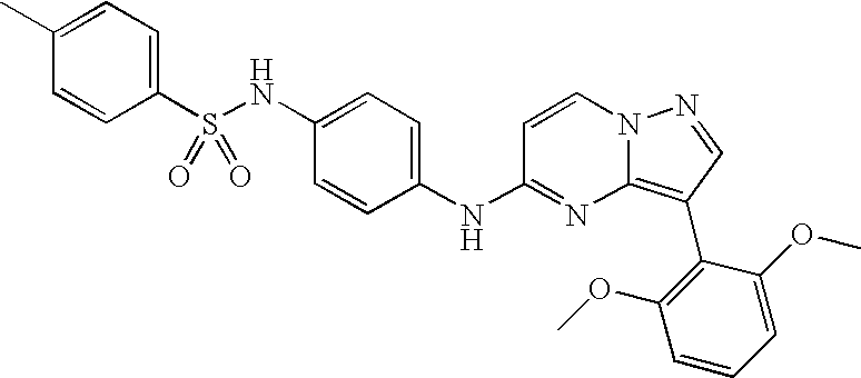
C1(NS(C2=CC=C(C)C=C2)(=O)=O)=CC=C(NC2=NC3=C(C4=C(OC)C=CC=C4OC)C=NN3C=C2)C=C1
